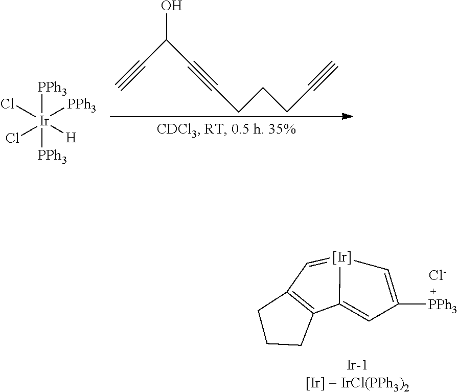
C12=CC([PPh3])=C[Ir]1=CC1=C2CCC1.[Cl-].[PPh3][Ir]([PPh3])([PPh3])(Cl)([H])Cl.OC(C#C)C#CCCCC#C
